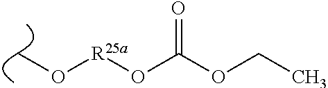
[R25a](OC(OCC)=O)OC
